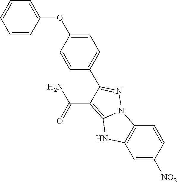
C1=C([NO2])C=CC2=C1NC1=C(C(N)=O)C(C3=CC=C(OC4=CC=CC=C4)C=C3)=NN21
